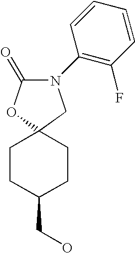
C1(=O)OC2(CN1C1=C(F)C=CC=C1)CCC(CO)CC2
